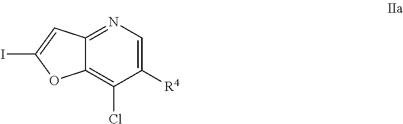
C1([R4])=CN=C2C(=C1Cl)OC(I)=C2
